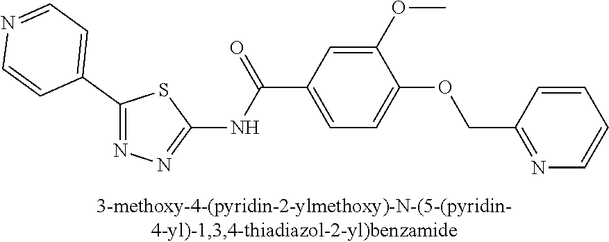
C1(C2=CC=NC=C2)=NN=C(NC(C2=CC=C(OCC3=NC=CC=C3)C(OC)=C2)=O)S1
